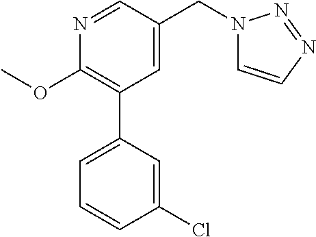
C1(OC)=C(C2=CC=CC(Cl)=C2)C=C(CN2C=CN=N2)C=N1
